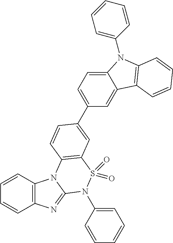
C1=CC2=C(C=C1)N=C1N2C2=C(S(=O)(=O)N1C1=CC=CC=C1)C=C(C1=CC=C3C(=C1)C1=C(N3C3=CC=CC=C3)C=CC=C1)C=C2
